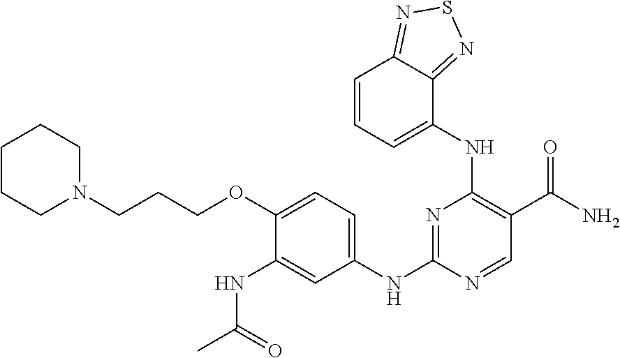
C1(NC(C)=O)=CC(NC2=NC(NC3=CC=CC4=NSN=C34)=C(C(N)=O)C=N2)=CC=C1OCCCN1CCCCC1
